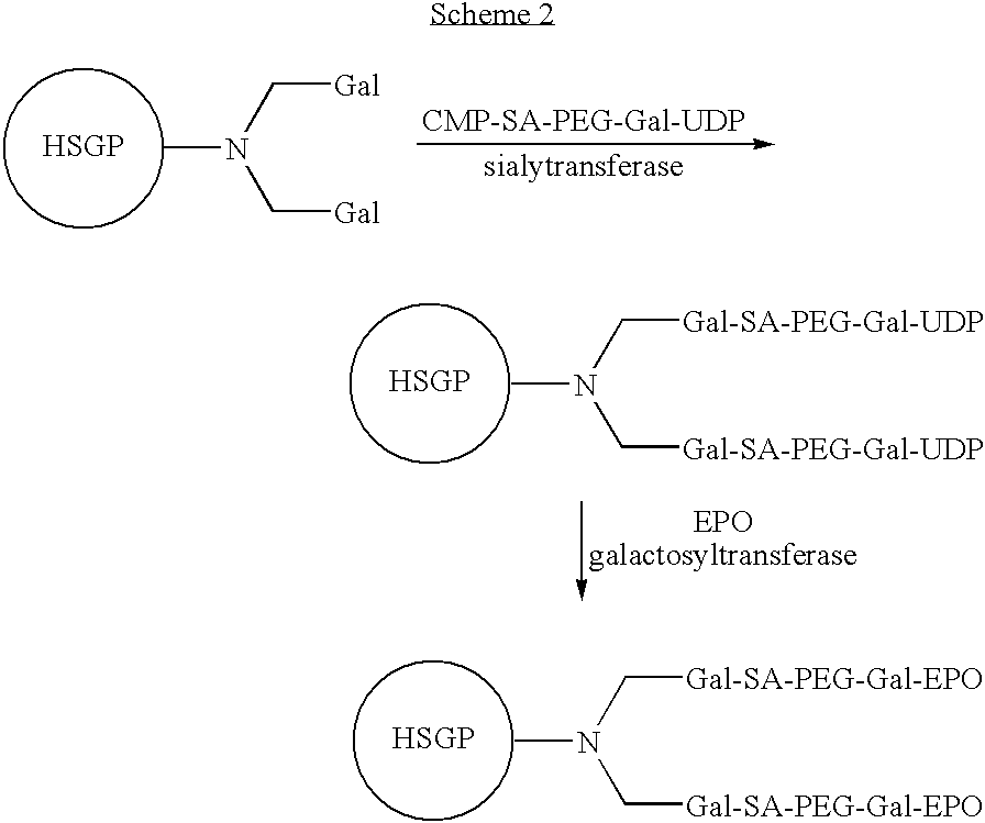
CN(C[Gal])C[Gal].CN(C[Gal-SA-PEG-Gal-UDP])C[Gal-SA-PEG-Gal-UDP].CN(C[Gal-SA-PEG-Gal-EPO])C[Gal-SA-PEG-Gal-EPO]
